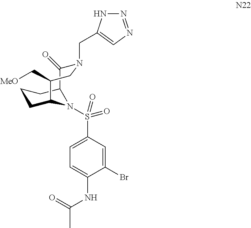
C1=C(S(=O)(=O)N2C3CCCC2C(=O)N(CC2=CN=NN2)CC3C[MeO])C=C(Br)C(NC(C)=O)=C1
